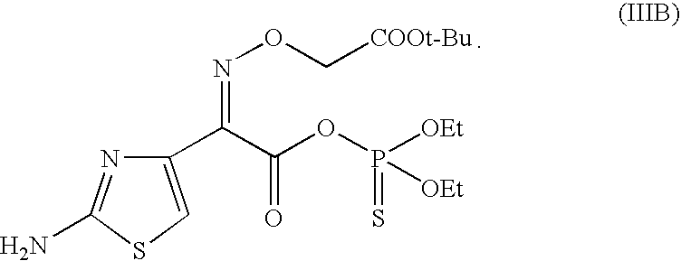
C1(C(C(OP([OEt])([OEt])=S)=O)=NOC[COOt-Bu])=CSC(N)=N1
